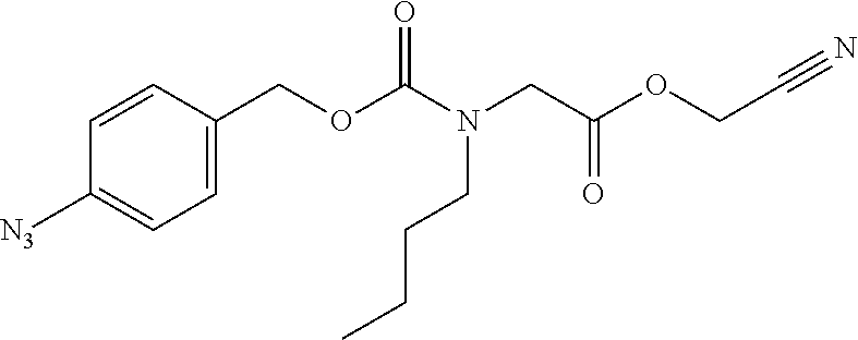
C1=CC(COC(N(CC(OCC#N)=O)CCCC)=O)=CC=C1[N3]
